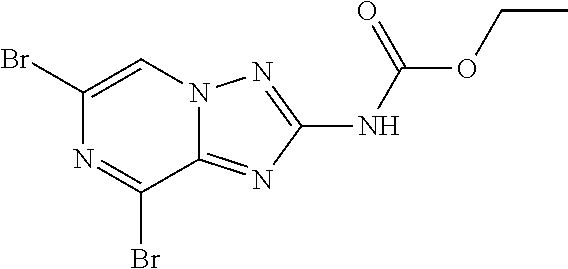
BrC1=CN2C(=NC(NC(OCC)=O)=N2)C(Br)=N1
